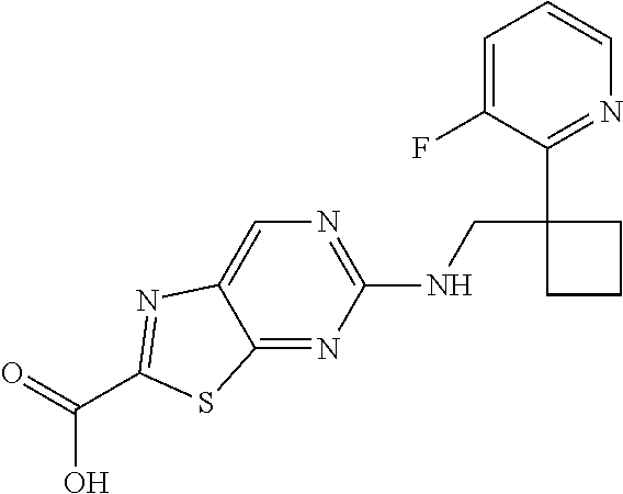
C1=C(F)C(C2(CNC3=NC=C4C(=N3)SC(C(O)=O)=N4)CCC2)=NC=C1
